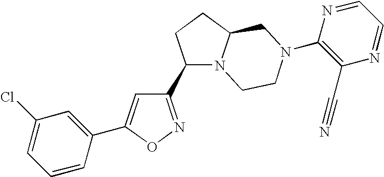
C1=CC(C2=CC(C3N4C(CC3)CN(C3=C(C#N)N=CC=N3)CC4)=NO2)=CC(Cl)=C1
